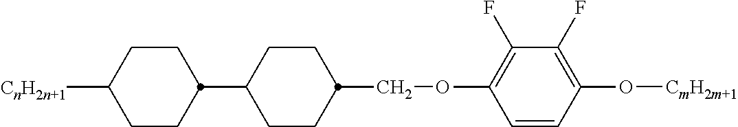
C1CC(COC2=C(F)C(F)=C(O[CmH2m+1])C=C2)CCC1C1CCC([CnH2n+1])CC1
